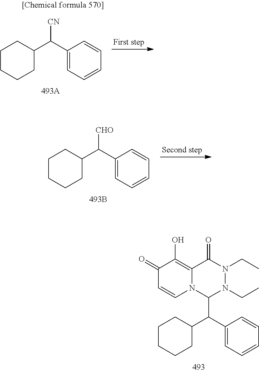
C1(=O)C=CN2C(=C1O)C(=O)N(CC)N(CC)C2C(C1CCCCC1)C1=CC=CC=C1.C1(C(C2=CC=CC=C2)[CN])CCCCC1.C1(C(C2=CC=CC=C2)[CHO])CCCCC1
